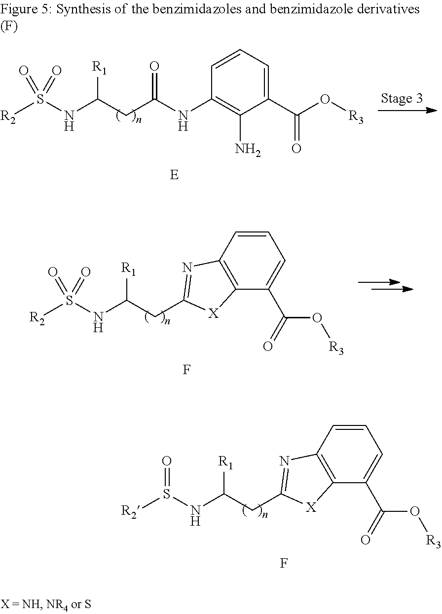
[R1]C(CC1=NC2=C(C(C(=O)O[R3])=CC=C2)[X]1)NS([R2])(=O)=O.F.[R1]C(CC1=NC2=C(C(C(=O)O[R3])=CC=C2)[X]1)NS([R2])=O.F.[R1]C(CC(=O)NC1=C(N)C(C(O[R3])=O)=CC=C1)NS([R2])(=O)=O.[E]
